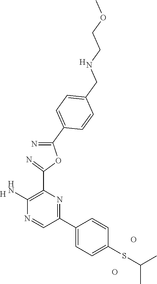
C1(SC(C)C)=CC=C(C2=NC(C(OC(=N)C3=CC=C(CNCCOC)C=C3)=N)=C(N)N=C2)C=C1.[H].[H].O.O
